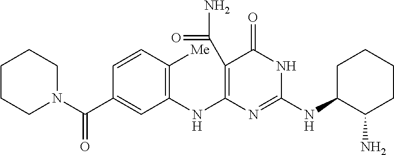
C1(C(N)=O)=C(NC2=C([Me])C=CC(C(N3CCCCC3)=O)=C2)N=C(NC2C(N)CCCC2)NC1=O
